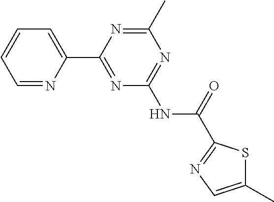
C1=NC(C2=NC(NC(=O)C3=NC=C(C)S3)=NC(C)=N2)=CC=C1
